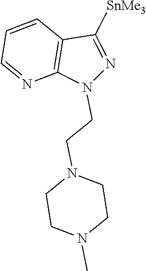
N1(CCN2CCN(C)CC2)N=C([SnMe3])C2=C1N=CC=C2
